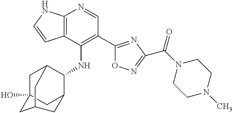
C12=C(C(NC3C4CC5(O)CC3CC(C5)C4)=C(C3=NC(C(N4CCN(C)CC4)=O)=NO3)C=N1)C=CN2
